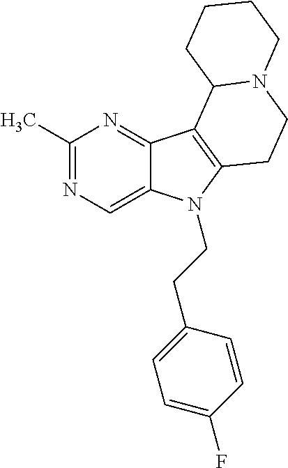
C1(C)=NC=C2C(=N1)C1=C(N2CCC2=CC=C(F)C=C2)CCN2C1CCCC2
